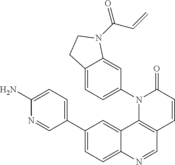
C12=CC(C3=CC=C(N)N=C3)=CC=C1N=CC1=C2N(C2=CC=C3C(=C2)N(C(C=C)=O)CC3)C(=O)C=C1
